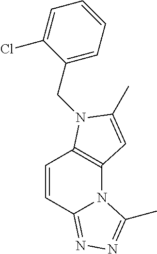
C12=C(N(CC3=CC=CC=C3Cl)C(C)=C1)C=CC1=NN=C(C)N21
